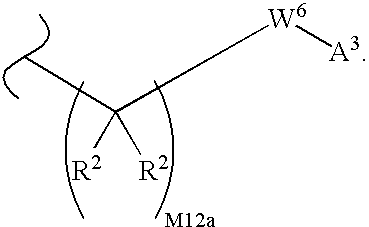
[W6]([A3])C([R2])([R2])C
